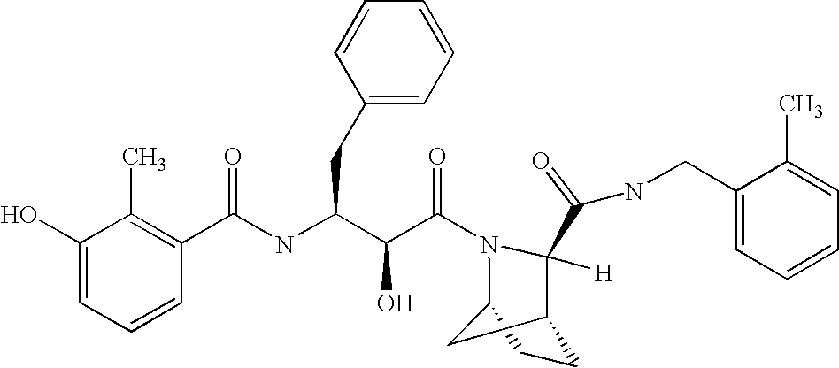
C1(C(NC(C(C(=O)N2C(C(NCC3=CC=CC=C3C)=O)([H])C3CCC2C3)O)CC2=CC=CC=C2)=O)=C(C)C(O)=CC=C1
